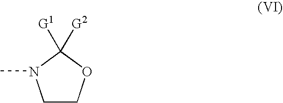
C1COC([G1])([G2])N1C
